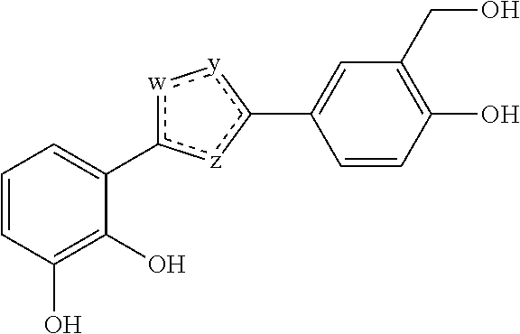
C1=CC(O)=C(O)C(c2[w]:[y]c(C3=CC(CO)=C(O)C=C3)[z]2)=C1
